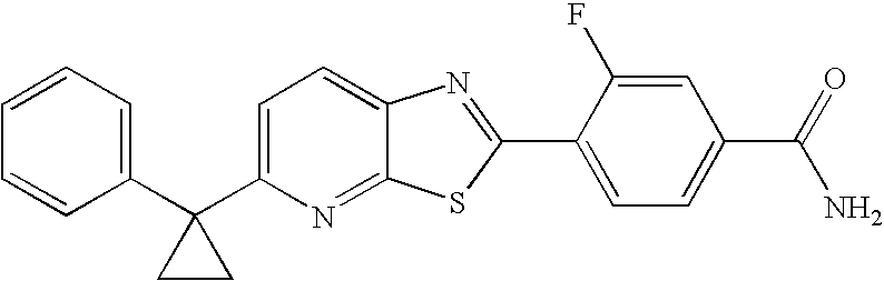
C1(C2(C3=CC=CC=C3)CC2)=CC=C2C(=N1)SC(C1=CC=C(C(=O)N)C=C1F)=N2
